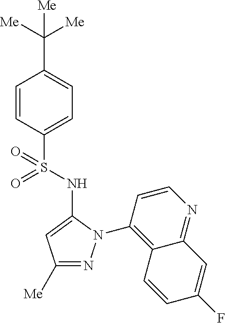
C1(C([Me])([Me])[Me])=CC=C(S(=O)(=O)NC2=CC([Me])=NN2C2=C3C(=NC=C2)C=C(F)C=C3)C=C1
